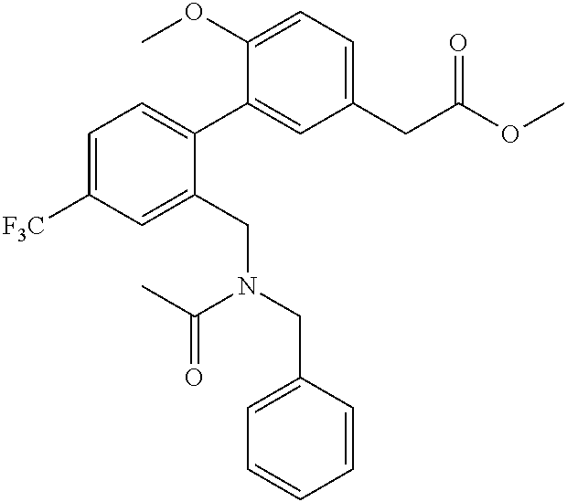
C1(OC)=CC=C(CC(OC)=O)C=C1C1=CC=C([F3C])C=C1CN(CC1=CC=CC=C1)C(C)=O
